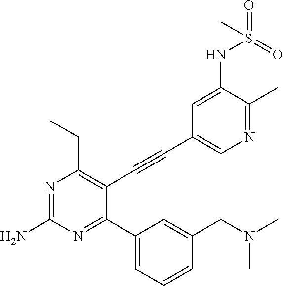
N1=C(C)C(NS(=O)(=O)C)=CC(C#CC2=C(CC)N=C(N)N=C2C2=CC=CC(CN(C)C)=C2)=C1
